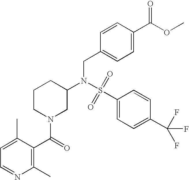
S(=O)(N(CC1=CC=C(C(OC)=O)C=C1)C1CN(C(C2=C(C)N=CC=C2C)=O)CCC1)(C1=CC=C(C(F)(F)F)C=C1)=O
